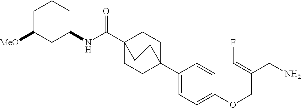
C1(C23CCC(C(NC4CCCC([MeO])C4)=O)(CC2)CC3)=CC=C(OCC(CN)=CF)C=C1
